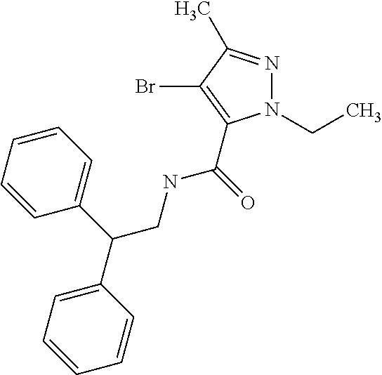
N1(CC)N=C(C)C(Br)=C1C(NCC(C1=CC=CC=C1)C1=CC=CC=C1)=O
